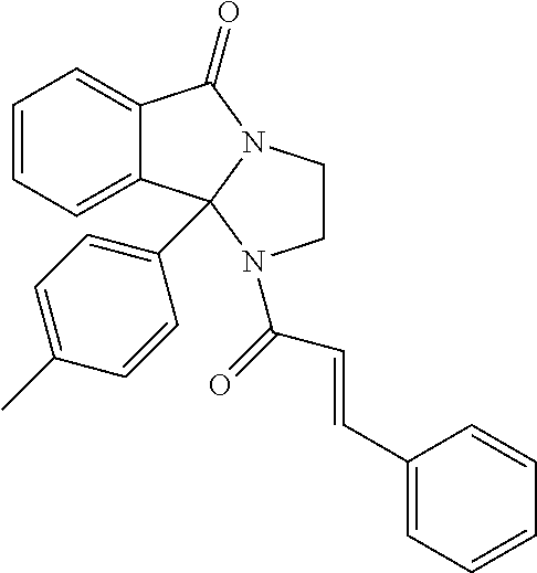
C1=CC=C2C(=C1)C1(C3=CC=C(C)C=C3)N(C2=O)CCN1C(=O)C=CC1=CC=CC=C1
